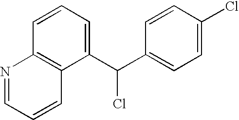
C12=C(C(C(C3=CC=C(Cl)C=C3)Cl)=CC=C1)C=CC=N2
